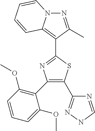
N1=C(C)C(C2=NC(C3=C(OC)C=CC=C3OC)=C(C3=NNC=N3)S2)=C2N1C=CC=C2
